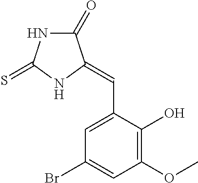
C1(=O)NC(=S)NC1=CC1=CC(Br)=CC(OC)=C1O
